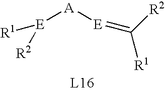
[E]([A][E]=C([R1])[R2])([R2])[R1]
